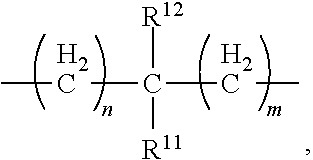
CCC(CC)([R12])[R11]
